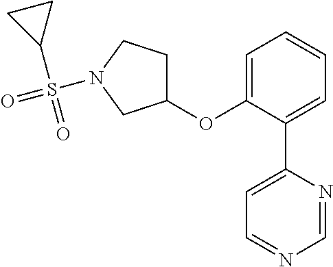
C1(OC2=CC=CC=C2C2=CC=NC=N2)CCN(S(=O)(=O)C2CC2)C1
